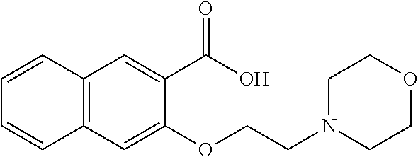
C1=CC2=C(C=C1)C=C(OCCN1CCOCC1)C(C(=O)O)=C2
